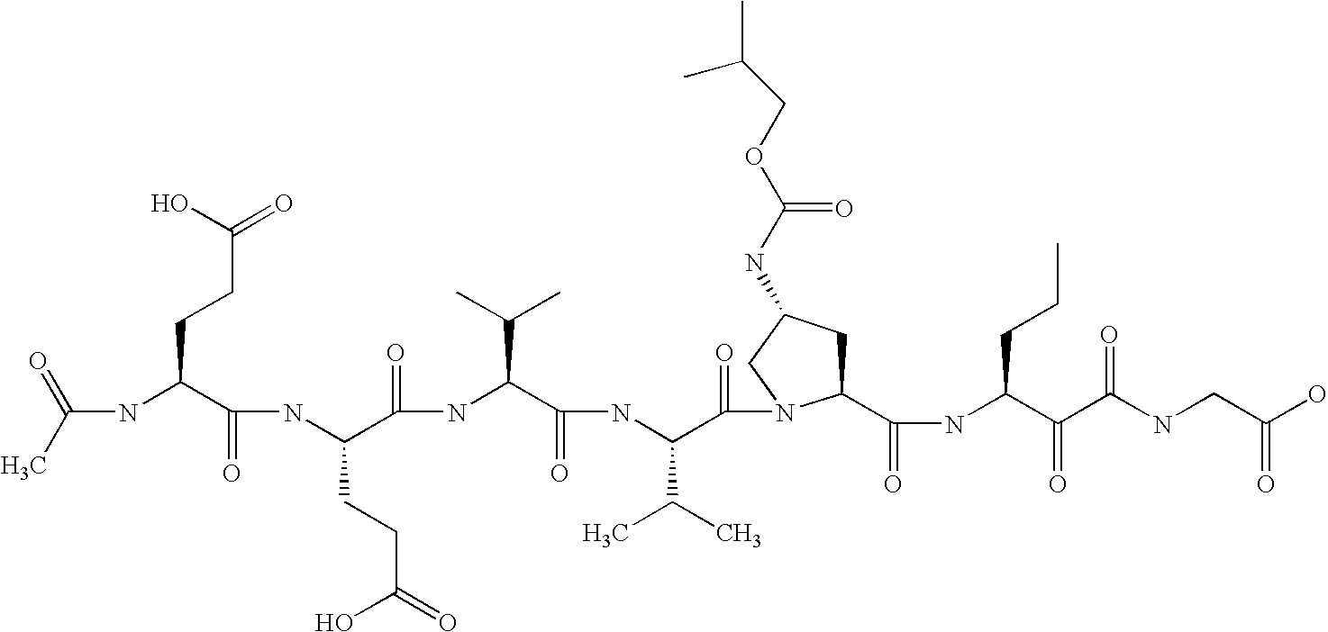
CC(=O)NC(C(NC(C(NC(C(NC(C(=O)N1C(C(NC(C(C(NCC(O)=O)=O)=O)CCC)=O)CC(NC(=O)OCC(C)C)C1)C(C)C)=O)C(C)C)=O)CCC(O)=O)=O)CCC(=O)O
